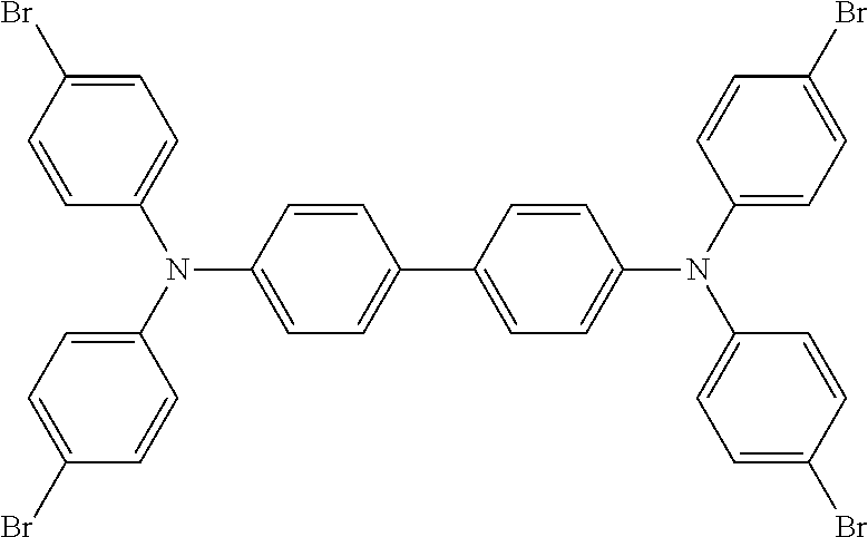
C1=CC(N(C2=CC=C(Br)C=C2)C2=CC=C(Br)C=C2)=CC=C1C1=CC=C(N(C2=CC=C(Br)C=C2)C2=CC=C(Br)C=C2)C=C1
